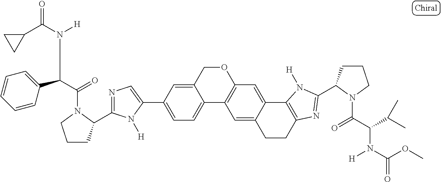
C12=CC=C(C3=CN=C(C4CCCN4C(C(C4=CC=CC=C4)N(C(C4CC4)=O)[H])=O)N3[H])C=C1COC1=C2C=C2C(=C1)C1=C(CC2)N=C(C2CCCN2C(C(C(C)C)N(C(OC)=O)[H])=O)N1[H]
